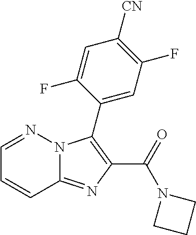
C12=NC(C(=O)N3CCC3)=C(C3=CC(F)=C([CN])C=C3F)N1N=CC=C2
